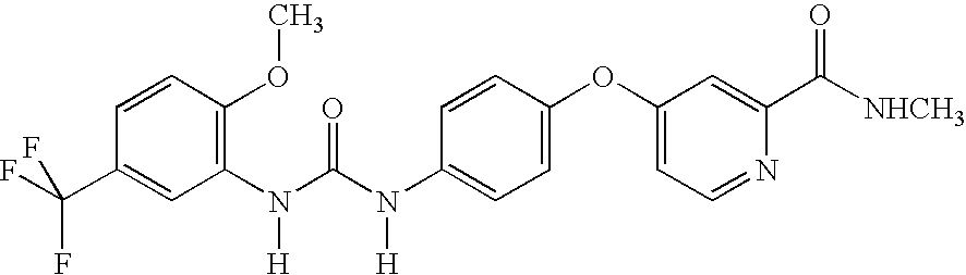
C1=CC(OC)=C(N(C(N(C2=CC=C(OC3=CC=NC(C([NHCH3])=O)=C3)C=C2)[H])=O)[H])C=C1C(F)(F)F
